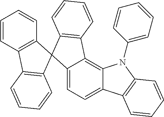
C12=CC=C3C(=C1C1=C(C24C2=C(C5=C4C=CC=C5)C=CC=C2)C=CC=C1)N(C1=CC=CC=C1)C1=C3C=CC=C1
